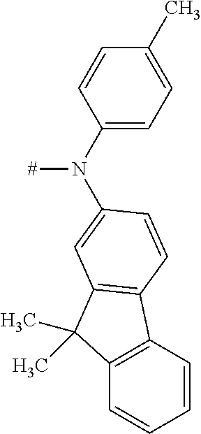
C1=CC(N([#])C2=CC3=C(C4=C(C=CC=C4)C3(C)C)C=C2)=CC=C1C
